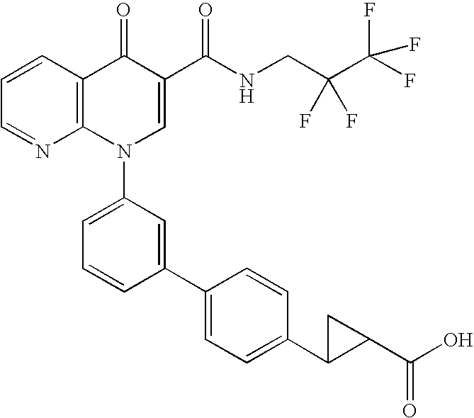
C1=CC2=C(N=C1)N(C1=CC=CC(C3=CC=C(C4CC4C(O)=O)C=C3)=C1)C=C(C(NCC(C(F)(F)F)(F)F)=O)C2=O
